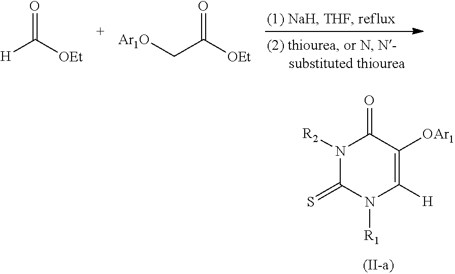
N1([R2])C(=S)N([R1])C([H])=C([OAr1])C1=O.[H]C([OEt])=O.C(C([OEt])=O)[Ar1O]
